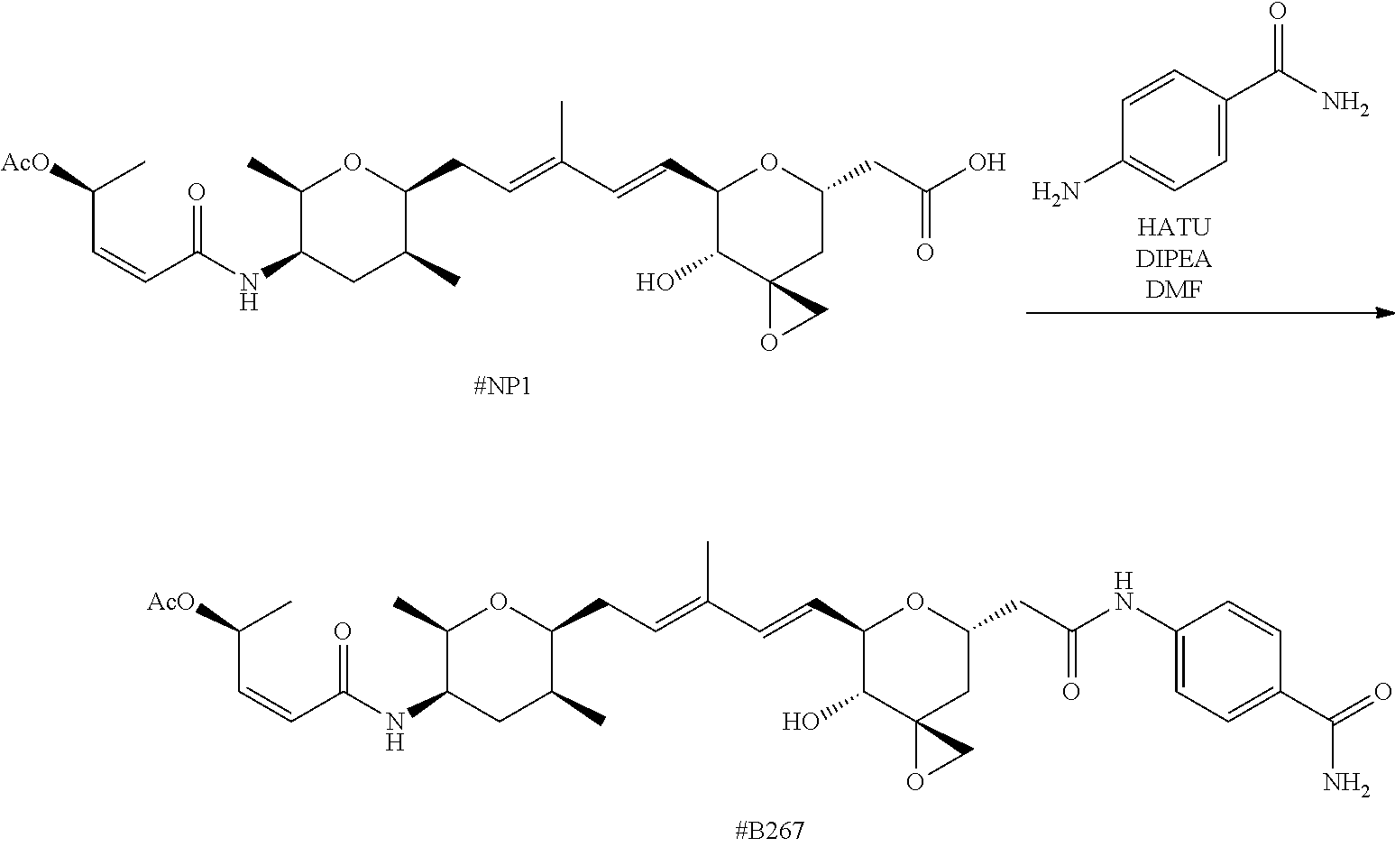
C1(C)C(NC(C=CC([AcO])C)=O)CC(C)C(CC=C(C=CC2C(O)C3(CC(CC(NC4=CC=C(C(=O)N)C=C4)=O)O2)OC3)C)O1.C1=CC(C(=O)N)=CC=C1N.C1(C)C(NC(C=CC([AcO])C)=O)CC(C)C(CC=C(C=CC2C(O)C3(CC(CC(O)=O)O2)OC3)C)O1
